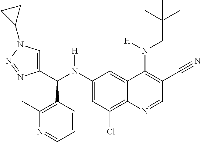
C1(N(C(C2=CN(C3CC3)N=N2)C2=C(C)N=CC=C2)[H])=CC(Cl)=C2C(=C1)C(N(CC(C)(C)C)[H])=C(C#N)C=N2
